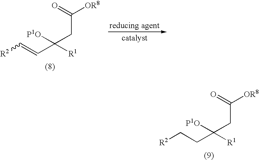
C(CC(C=C[R2])([P1O])[R1])(=O)[OR8].C(CC(CC[R2])([P1O])[R1])(=O)[OR8]
